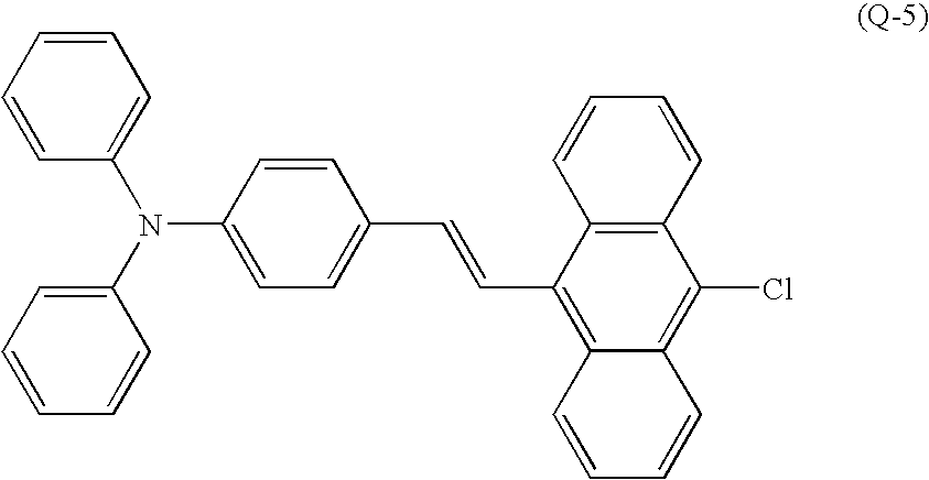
C1=CC=CC=C1N(C1=CC=CC=C1)C1=CC=C(C=CC2=C3C(=C(Cl)C4=C2C=CC=C4)C=CC=C3)C=C1
